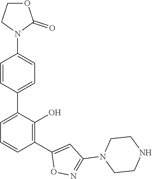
C1(C2=CC=CC(C3=CC(N4CCNCC4)=NO3)=C2O)=CC=C(N2C(=O)OCC2)C=C1
